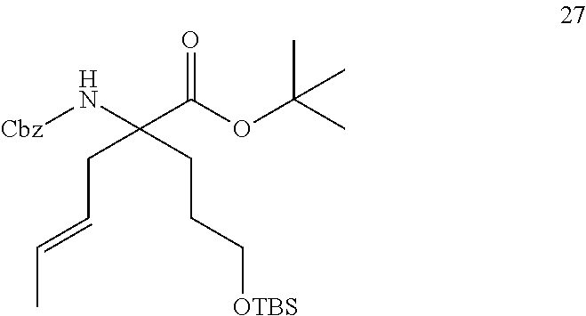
N(C(C(OC(C)(C)C)=O)(CC=CC)CCC[OTBS])[Cbz]
